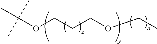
C(OCCCOCC)(C)(C)C
